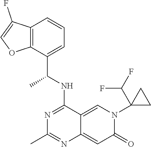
C12=C(C(C(NC3=NC(C)=NC4=CC(=O)N(C5(C(F)F)CC5)C=C34)C)=CC=C1)OC=C2F
